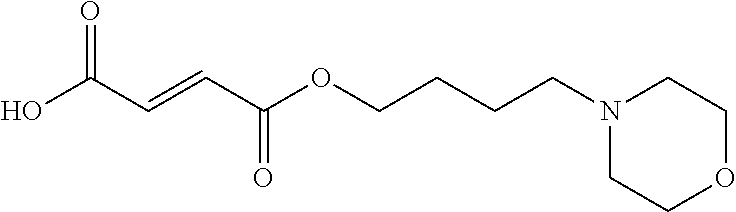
N1(CCCCOC(C=CC(O)=O)=O)CCOCC1
